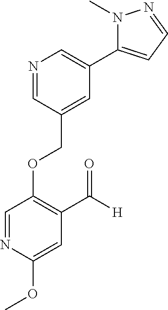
C(OC1=C(C([H])=O)C=C(OC)N=C1)C1=CC(C2=CC=NN2C)=CN=C1
